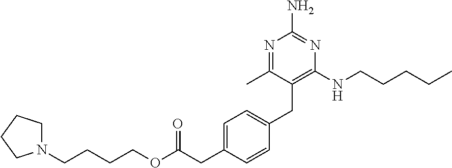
N1=C(C)C(CC2=CC=C(CC(OCCCCN3CCCC3)=O)C=C2)=C(NCCCCC)N=C1N
